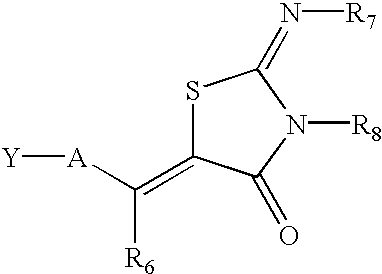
S1C(=C([A][Y])[R6])C(=O)N([R8])C1=N[R7]
